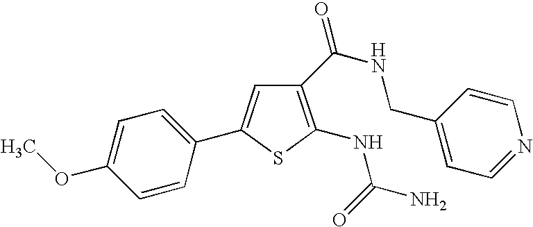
C1=C(OC)C=CC(C2=CC(C(=O)NCC3=CC=NC=C3)=C(NC(=O)N)S2)=C1
